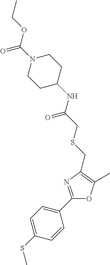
C1=C(SC)C=CC(C2=NC(CSCC(NC3CCN(C(OCC)=O)CC3)=O)=C(C)O2)=C1
